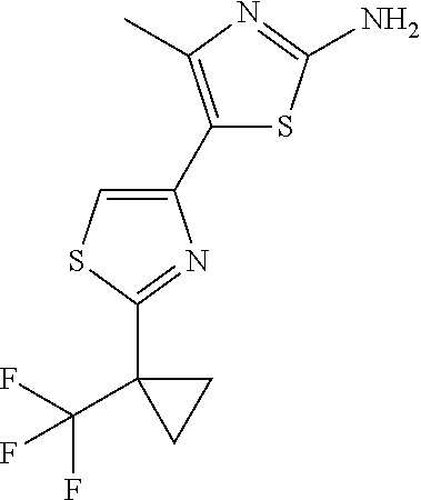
NC1=NC(C)=C(C2=CSC(C3(C(F)(F)F)CC3)=N2)S1
